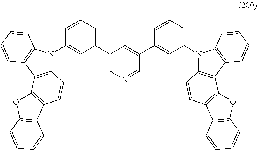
C1(C2=CC=CC(N3C4=C(C5=C3C=CC=C5)C3=C(C=C4)C4=C(O3)C=CC=C4)=C2)=CN=CC(C2=CC(N3C4=C(C5=C3C=CC=C5)C3=C(C=C4)C4=C(O3)C=CC=C4)=CC=C2)=C1
